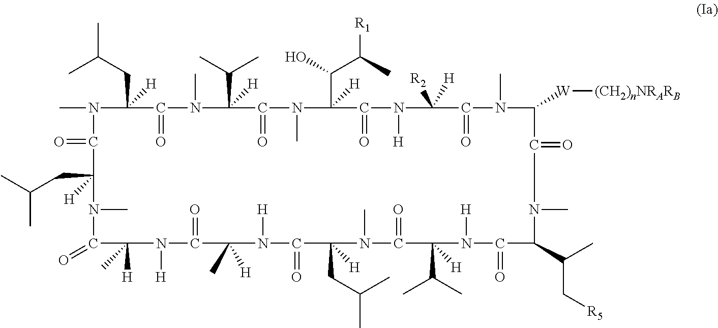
CN1C(=O)C(CC(C)C)([H])N(C)C(=O)C([H])(C)N([H])C(=O)C(C)([H])N([H])C(=O)C(CC(C)C)([H])N(C)C(=O)C(C(C)C)([H])N([H])C(=O)C(C(C)C[R5])N(C)C(=O)C([W][(CH2)nNRARB])N(C)C(=O)C([R2])([H])N([H])C(=O)C(C(C(C)[R1])O)([H])N(C)C(=O)C(C(C)C)([H])N(C)C(=O)C1(CC(C)C)[H]
